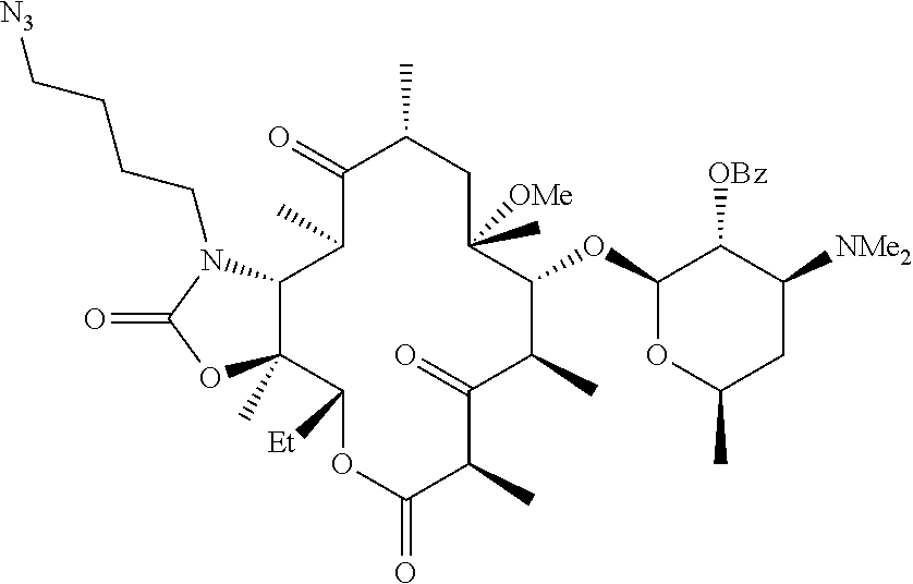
C1(=O)C(C)C2C(C)(C([Et])OC(=O)C(C)C(=O)C(C)C(OC3OC(C)CC([NMe2])C3[OBz])C(C)([OMe])CC1C)OC(=O)N2CCCC[N3]
